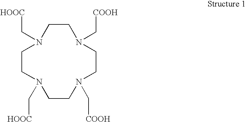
N1(C[HOOC])CCN(C[COOH])CCN(C[COOH])CCN(C[HOOC])CC1
